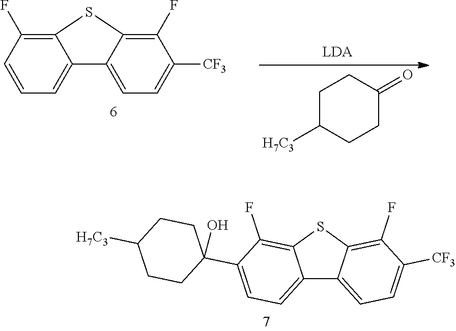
C12=CC=C(C3(O)CCC([H7C3])CC3)C(F)=C1SC1=C(F)C([CF3])=CC=C21.C12=CC=CC(F)=C1SC1=C(F)C([CF3])=CC=C21.C1C([H7C3])CCC(=O)C1
